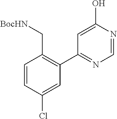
C1=CC(Cl)=CC(C2=NC=NC(O)=C2)=C1C[BocHN]
